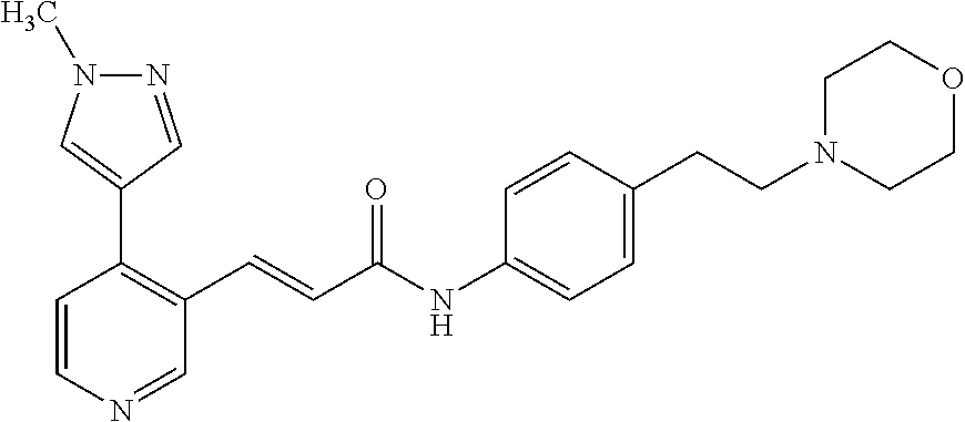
C1=CN=CC(C=CC(=O)NC2=CC=C(CCN3CCOCC3)C=C2)=C1C1=CN(C)N=C1
